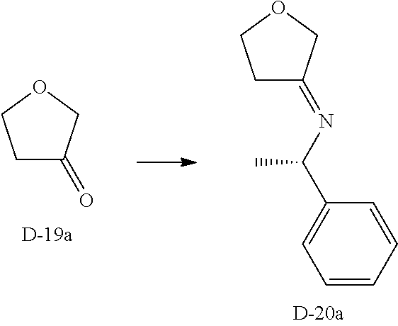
C1C(=O)COC1.C1=CC=CC(C(N=C2CCOC2)C)=C1
